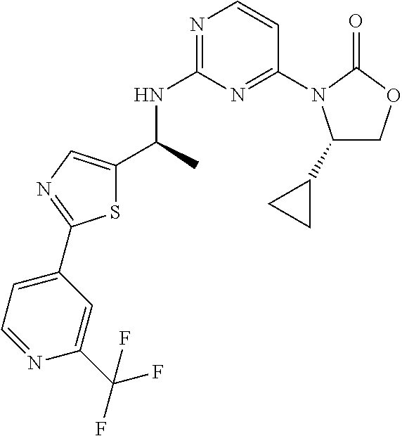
S1C(C(C)NC2=NC=CC(N3C(C4CC4)COC3=O)=N2)=CN=C1C1=CC=NC(C(F)(F)F)=C1
